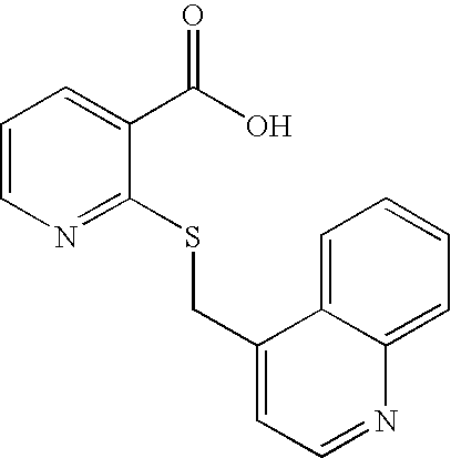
C1=CN=C(SCC2=CC=NC3=CC=CC=C23)C(C(O)=O)=C1
